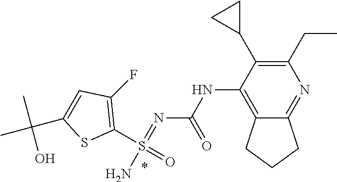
N(C1=C2C(=NC(CC)=C1C1CC1)CCC2)C(N=S(N)(C1=C(F)C=C(C(C)(C)O)S1)=O)=O
